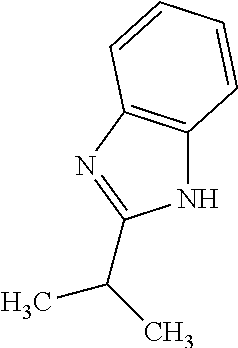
N1C2=C(N=C1C(C)C)C=CC=C2
